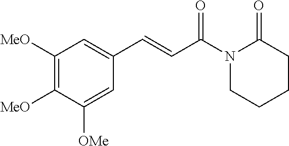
C1([MeO])=C([MeO])C([OMe])=CC(C=CC(N2CCCCC2=O)=O)=C1
